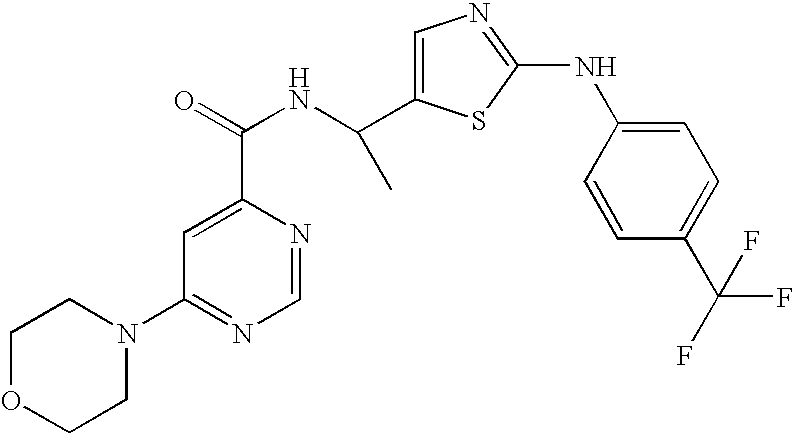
N1(C2=NC=NC(C(=O)NC(C3=CN=C(NC4=CC=C(C(F)(F)F)C=C4)S3)C)=C2)CCOCC1
